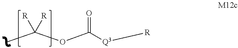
O(C([Q3][R])=O)C(C)([R])[R]
